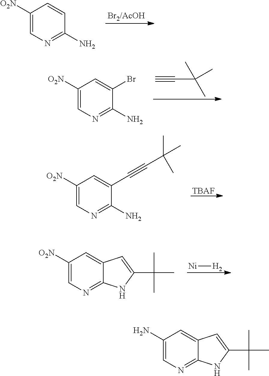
C1([O2N])=CN=C(N)C=C1.C1([O2N])=CN=C(N)C(Br)=C1.C#CC(C)(C)C.C1([O2N])=CN=C(N)C(C#CC(C)(C)C)=C1.[TBAF].C1([O2N])=CN=C2C(=C1)C=C(C(C)(C)C)N2.[Ni][H2].C1(N)=CN=C2C(=C1)C=C(C(C)(C)C)N2
